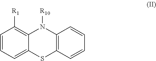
C12=C([R1])C=CC=C1SC1=C(N2[R10])C=CC=C1
